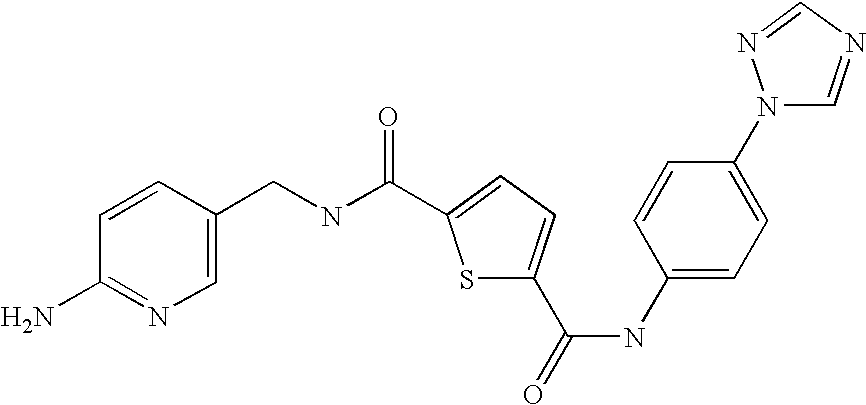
S1C(C(=O)NC2=CC=C(N3C=NC=N3)C=C2)=CC=C1C(NCC1=CN=C(N)C=C1)=O
